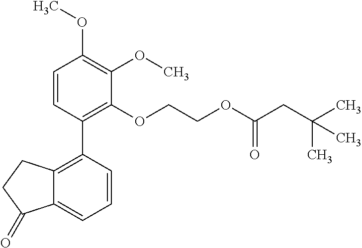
C1=CC(C2=C3C(=CC=C2)C(=O)CC3)=C(OCCOC(CC(C)(C)C)=O)C(OC)=C1OC
